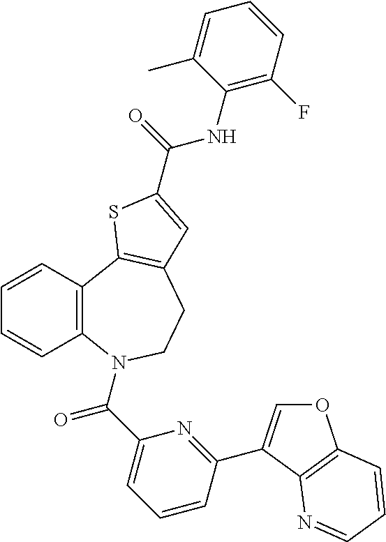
C1=CC2=C(C=C1)N(C(C1=CC=CC(C3=COC4=C3N=CC=C4)=N1)=O)CCC1=C2SC(C(=O)NC2=C(F)C=CC=C2C)=C1
